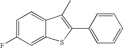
C1=C(F)C=C2C(=C1)C(C)=C(C1=CC=CC=C1)S2
